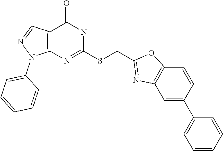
C12=C(N=C(SCC3=NC4=C(O3)C=CC(C3=CC=CC=C3)=C4)NC1=O)N(C1=CC=CC=C1)N=C2
